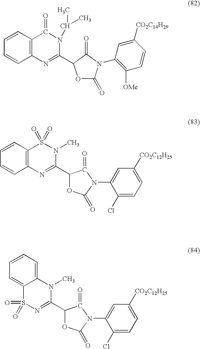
C1(C2OC(=O)N(C3=CC([CO2C12H25])=CC=C3Cl)C2=O)=NC2=C(S(=O)(=O)N1C)C=CC=C2.C1(C2OC(=O)N(C3=C([OMe])C=CC([CO2C14H29])=C3)C2=O)=NC2=C(C(=O)N1C(C)C)C=CC=C2.C1(C2OC(=O)N(C3=CC([CO2C12H25])=CC=C3Cl)C2=O)=NS(=O)(=O)C2=CC=CC=C2N1C
